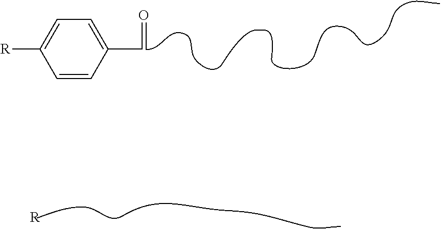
C1=CC(C=O)=CC=C1[R].[R]
